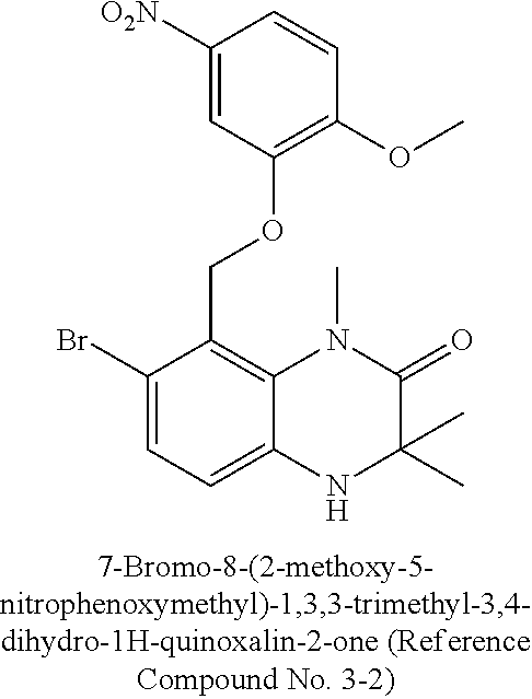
C1(Br)=CC=C2C(=C1COC1=C(OC)C=CC([NO2])=C1)N(C)C(=O)C(C)(C)N2
